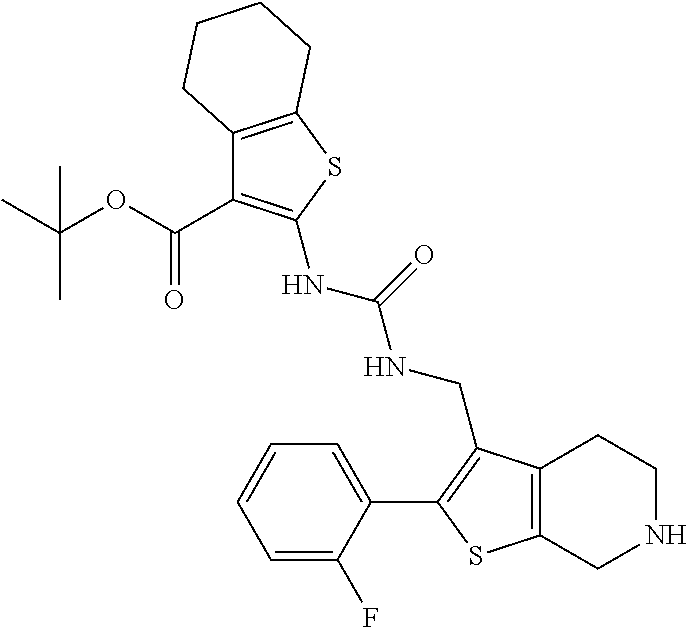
C12=C(SC(NC(NCC3=C(C4=CC=CC=C4F)SC4=C3CCNC4)=O)=C1C(=O)OC(C)(C)C)CCCC2
